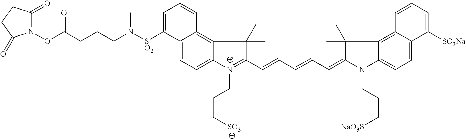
C12=CC=C3C(=C1C=CC=C2[SO2]N(CCCC(ON1C(=O)CCC1=O)=O)C)C(C)(C)C(C=CC=CC=C1N(CCC[NaO3S])C2=CC=C4C(=C2C1(C)C)C=CC=C4[SO3Na])=[N+]3CCC[SO3]
